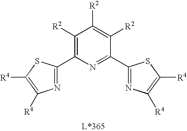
C1(C2=NC([R4])=C([R4])S2)=C([R2])C([R2])=C([R2])C(C2=NC([R4])=C([R4])S2)=N1
